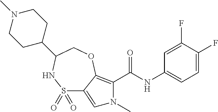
C1=C(F)C(F)=CC(NC(=O)C2=C3C(=CN2C)S(=O)(=O)NC(C2CCN(C)CC2)CO3)=C1
